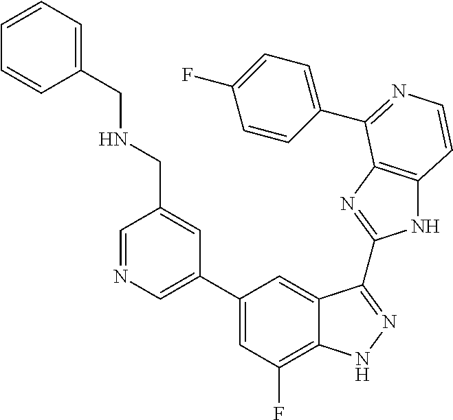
C1(C2=CN=CC(CNCC3=CC=CC=C3)=C2)=CC(F)=C2C(=C1)C(C1=NC3=C(N1)C=CN=C3C1=CC=C(F)C=C1)=NN2
